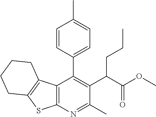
C12=C(N=C(C)C(C(C(OC)=O)CCC)=C1C1=CC=C(C)C=C1)SC1=C2CCCC1
